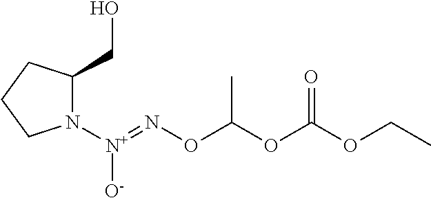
O(C(OC(OCC)=O)C)N=[N+]([O-])N1C(CO)CCC1
